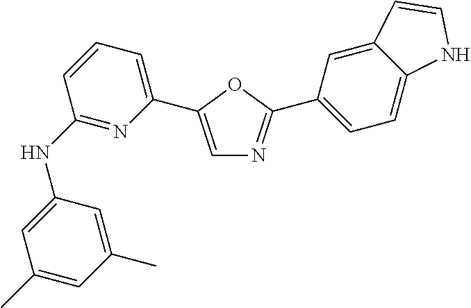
C1(NC2=NC(C3=CN=C(C4=CC=C5C(=C4)C=CN5)O3)=CC=C2)=CC(C)=CC(C)=C1
